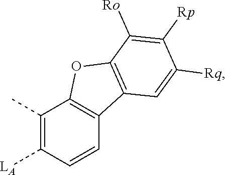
C1([LA])=C(C)C2=C(C=C1)C1=C(O2)C([Ro])=C([Rp])C([Rq])=C1
